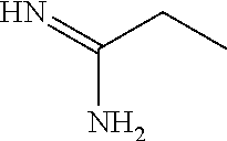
N=C(CC)N
